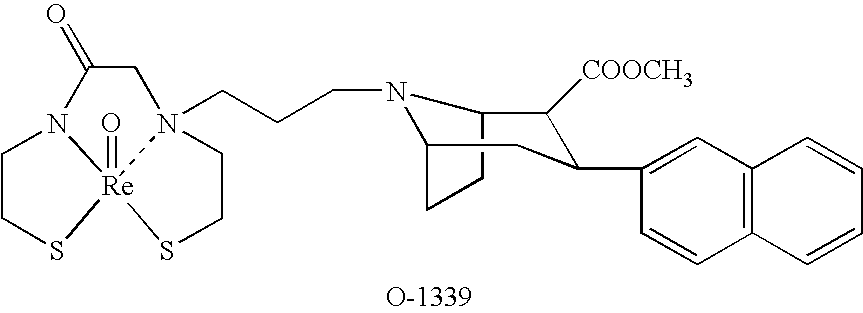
C1CS[Re]23(=O)N1C(=O)CN2(CCCN1C2CCC1C([COOCH3])C(C1=CC4=C(C=C1)C=CC=C4)C2)CCS3
